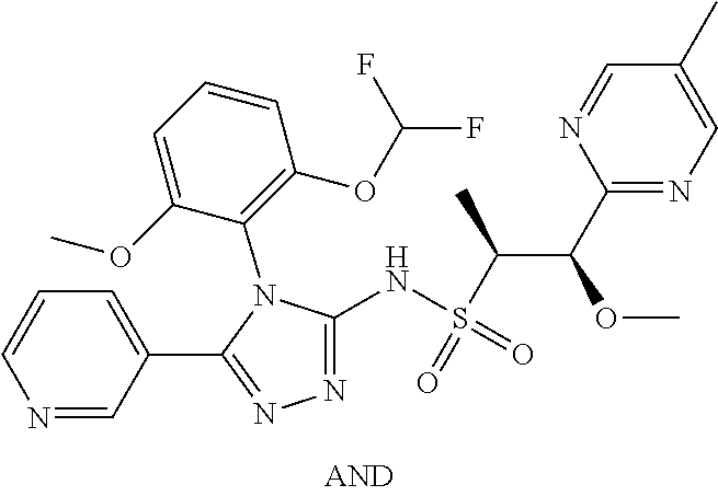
C1=C(OC)C(N2C(NS(C(C(C3=NC=C(C)C=N3)OC)C)(=O)=O)=NN=C2C2=CC=CN=C2)=C(OC(F)F)C=C1
